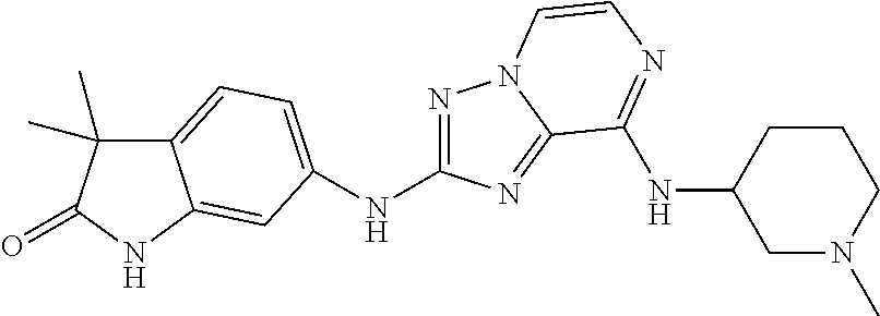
C12=CC=C(NC3=NN4C(=N3)C(NC3CN(C)CCC3)=NC=C4)C=C1NC(=O)C2(C)C
